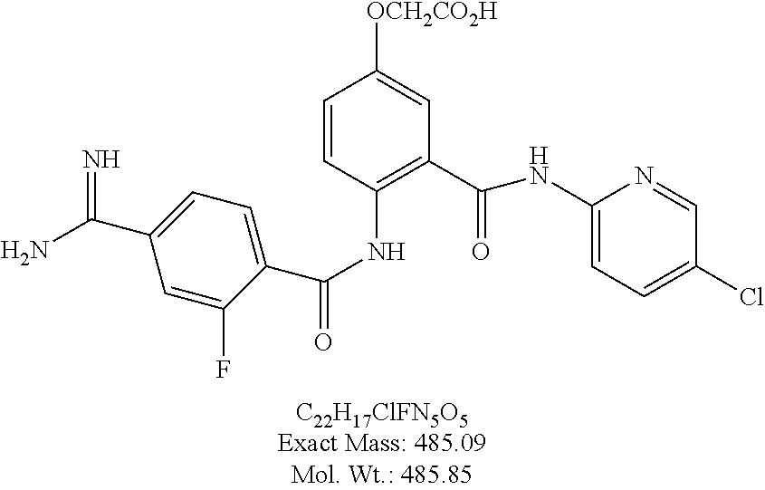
[OCH2CO2H]C1=CC(C(=O)NC2=CC=C(Cl)C=N2)=C(NC(=O)C2=CC=C(C(N)=N)C=C2F)C=C1
